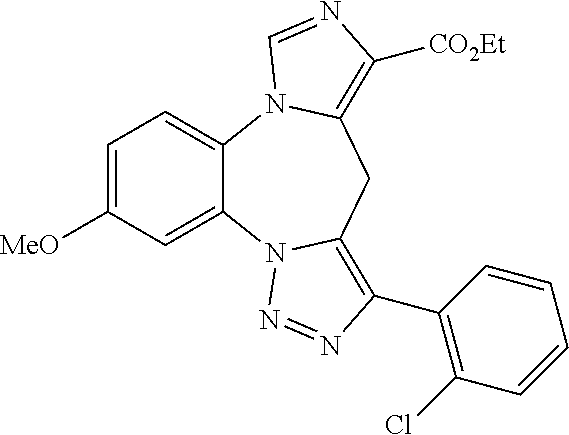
C12=CC=C([MeO])C=C1N1C(=C(C3=C(Cl)C=CC=C3)N=N1)CC1=C([CO2Et])N=CN21
